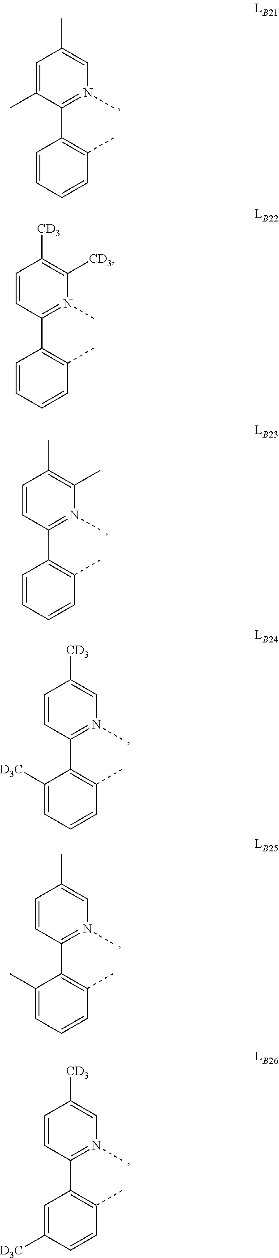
C1=C(C)C(C2=C(C)C=CC=C2)=N(C)C=C1C.C1=CC(C2=C(C)C=CC=C2)=N(C)C([CD3])=C1[CD3].C1=CC(C2=C(C)C=CC=C2)=N(C)C(C)=C1C.C1=CC(C2=C(C)C=CC=C2[D3C])=N(C)C=C1[CD3].C1=CC(C2=C(C)C=CC=C2C)=N(C)C=C1C.C1=CC(C2=C(C)C=CC([D3C])=C2)=N(C)C=C1[CD3]
